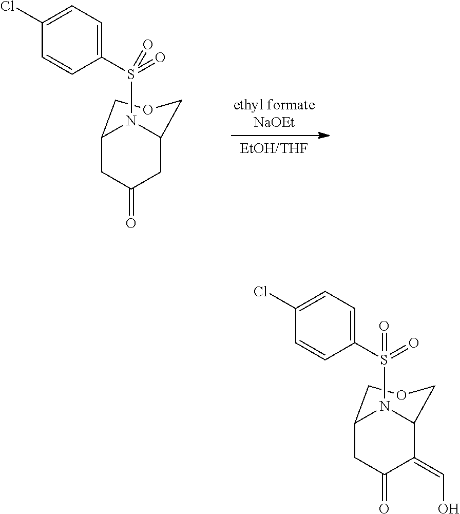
C1OCC2CC(=O)CC1N2S(C1=CC=C(Cl)C=C1)(=O)=O.C1OCC2C(=CO)C(=O)CC1N2S(C1=CC=C(Cl)C=C1)(=O)=O
